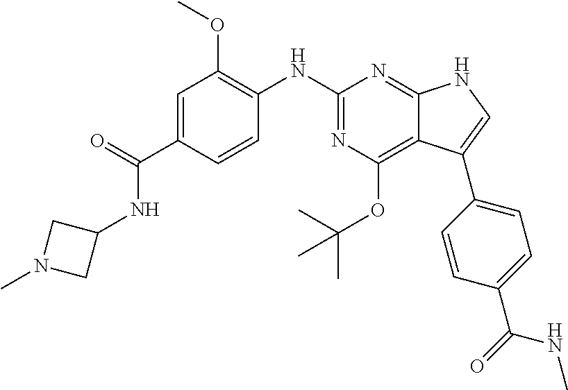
C1=C(C(NC2CN(C)C2)=O)C=CC(NC2=NC(OC(C)(C)C)=C3C(=N2)NC=C3C2=CC=C(C(NC)=O)C=C2)=C1OC
